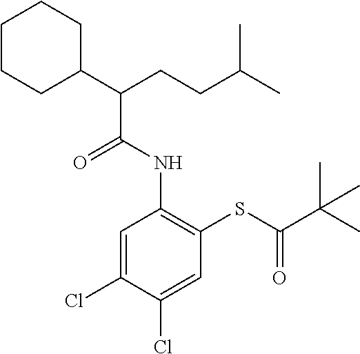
C1=C(Cl)C(Cl)=CC(SC(C(C)(C)C)=O)=C1NC(C(CCC(C)C)C1CCCCC1)=O
